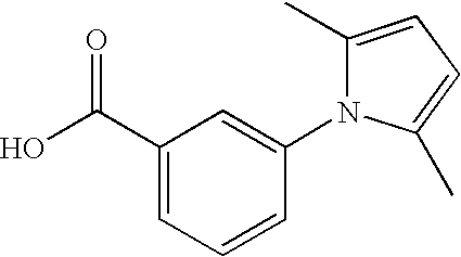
OC(C1=CC=CC(N2C(C)=CC=C2C)=C1)=O
